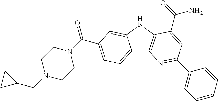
C12=CC=C(C(=O)N3CCN(CC4CC4)CC3)C=C1NC1=C2N=C(C2=CC=CC=C2)C=C1C(=O)N
